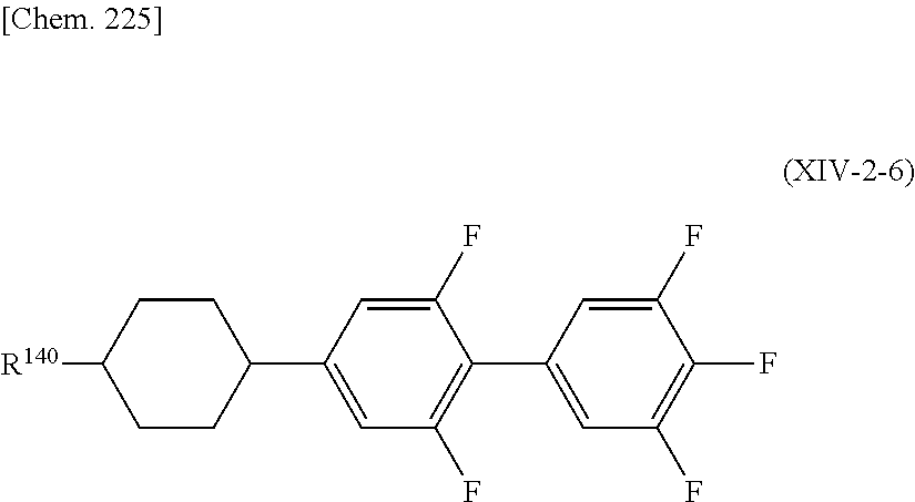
C1([R140])CCC(C2=CC(F)=C(C3=CC(F)=C(F)C(F)=C3)C(F)=C2)CC1
